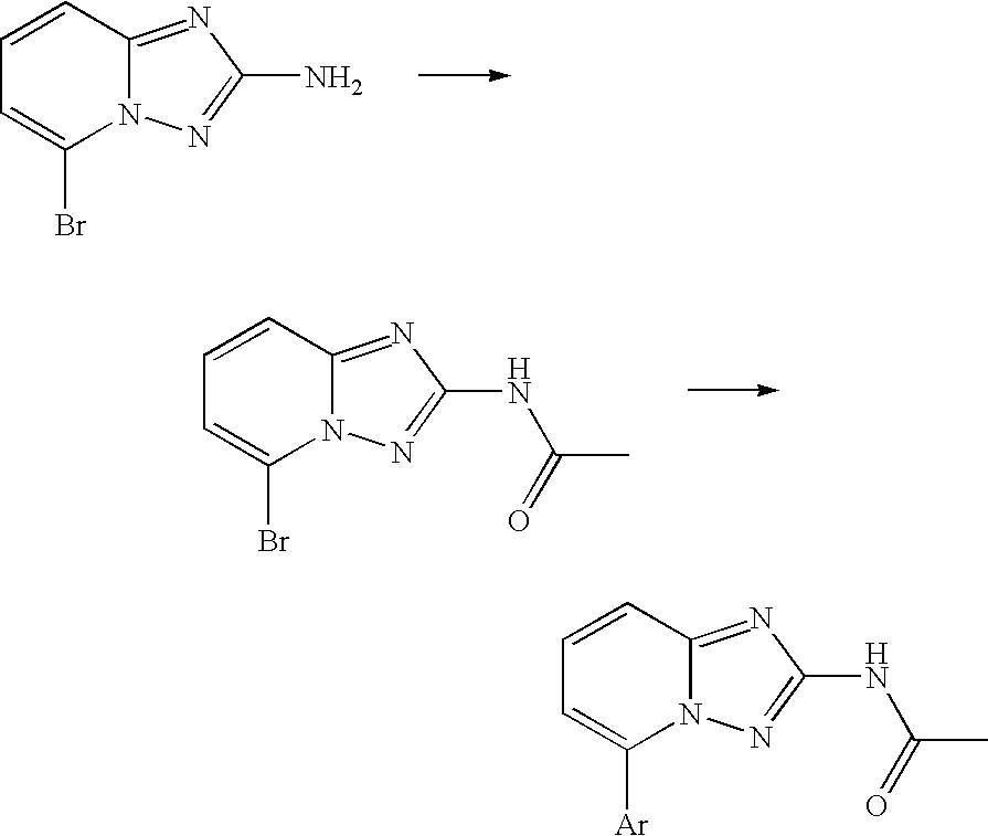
C1=CC2=NC(N)=NN2C(Br)=C1.C1=CC2=NC(NC(C)=O)=NN2C(Br)=C1.C1=CC2=NC(NC(C)=O)=NN2C([Ar])=C1
